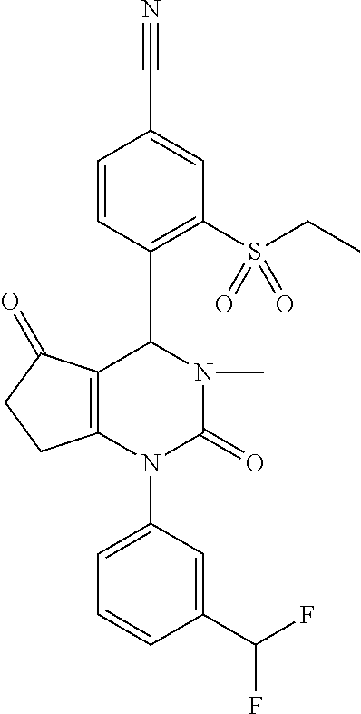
C1=CC(C2C3=C(N(C4=CC=CC(C(F)F)=C4)C(=O)N2C)CCC3=O)=C(S(=O)(CC)=O)C=C1C#N
